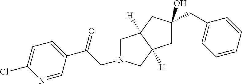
C1=C(Cl)N=CC(C(CN2CC3([H])C([H])(C2)CC(CC2=CC=CC=C2)(O)C3)=O)=C1
